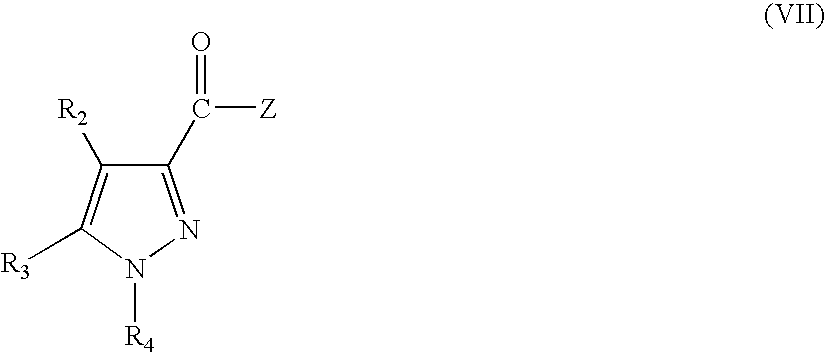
C1(C(=O)[Z])=NN([R4])C([R3])=C1[R2]
